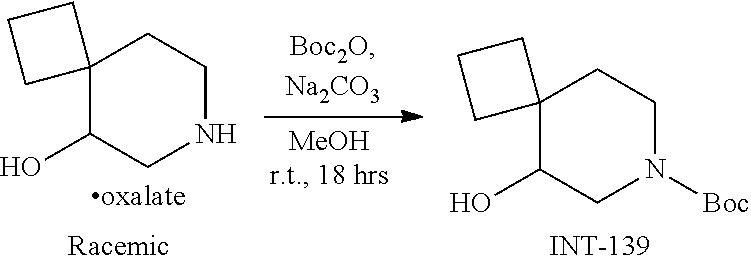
C12(C(O)CNCC1)CCC2.C12(C(O)CN([Boc])CC1)CCC2
